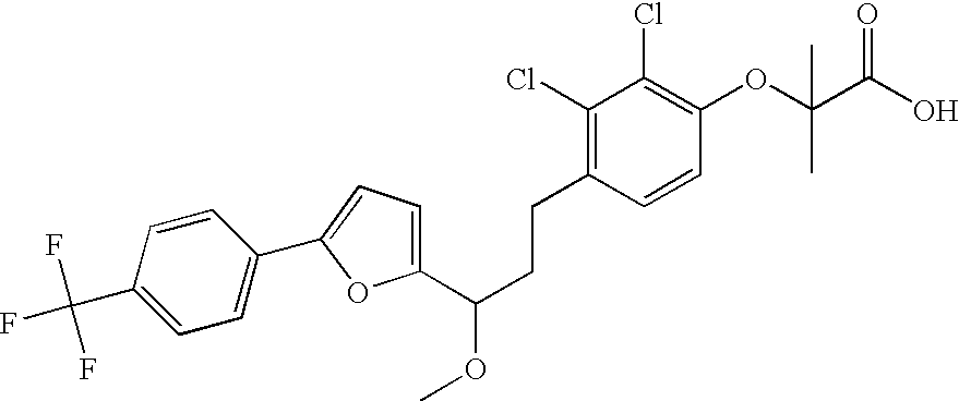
C1(C(CCC2=C(Cl)C(Cl)=C(OC(C(O)=O)(C)C)C=C2)OC)=CC=C(C2=CC=C(C(F)(F)F)C=C2)O1
